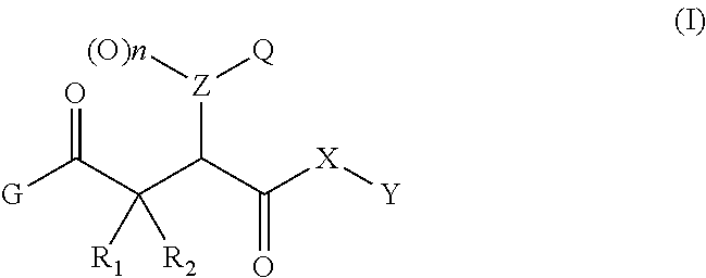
[G]C(C(C(C([X][Y])=O)[Z]([(O)n])[Q])([R1])[R2])=O
